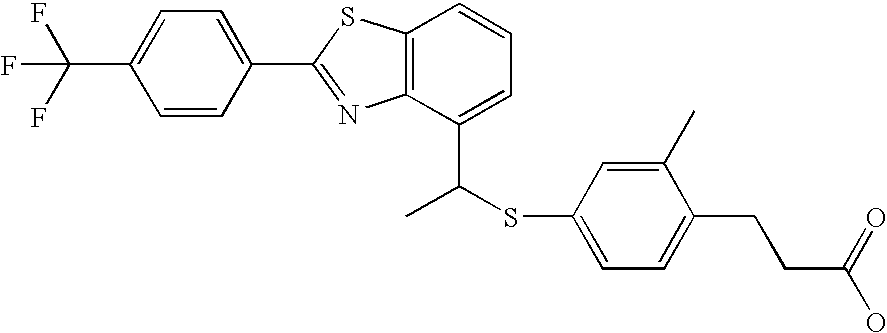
C1=CC(C2=NC3=C(S2)C=CC=C3C(SC2=CC=C(CCC(O)=O)C(C)=C2)C)=CC=C1C(F)(F)F
